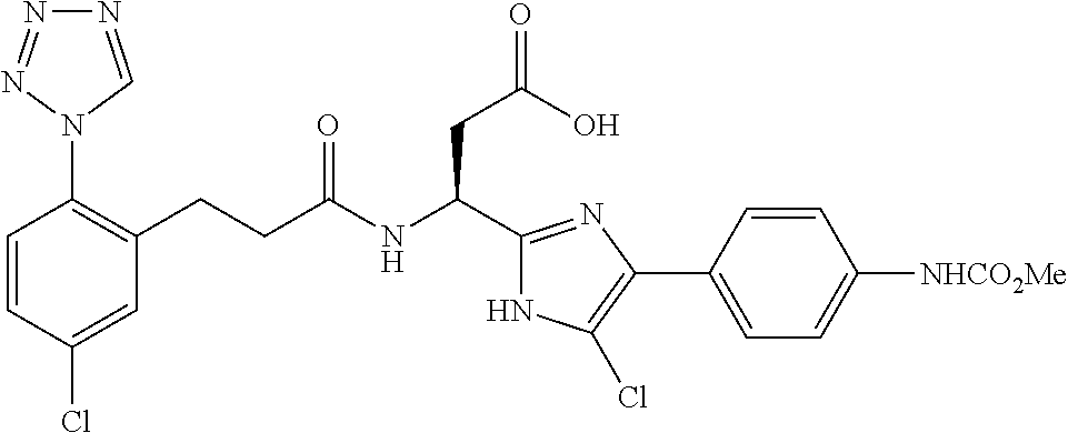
C1(Cl)=CC(CCC(NC(CC(=O)O)C2=NC(C3=CC=C([NHCO2Me])C=C3)=C(Cl)N2)=O)=C(N2C=NN=N2)C=C1
